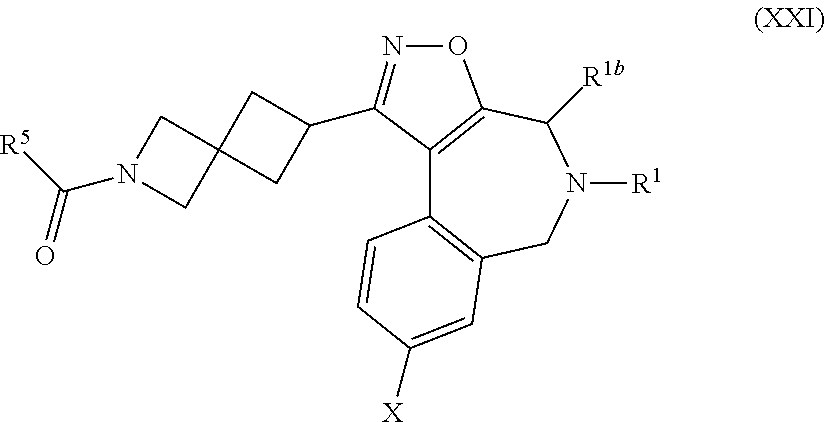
N1(C([R5])=O)CC2(C1)CC(C1=NOC3=C1C1=C(CN([R1])C3[R1b])C=C([X])C=C1)C2
